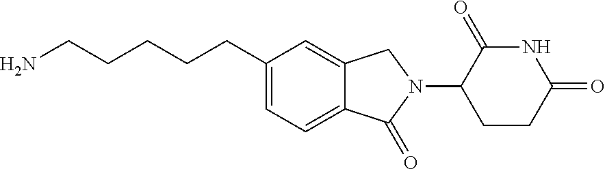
N1C(=O)C(N2CC3=CC(CCCCCN)=CC=C3C2=O)CCC1=O
